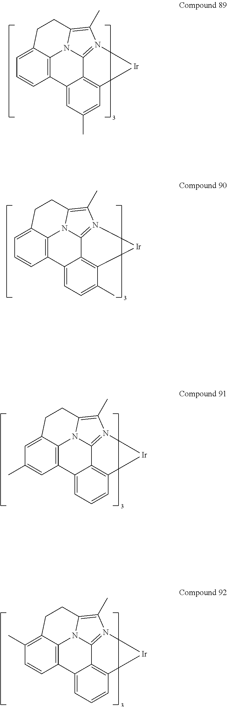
C1=C2C3=C(C=C1)C1=CC(C)=CC4=C1C1=N(C(C)=C(N31)CC2)[Ir]4.C1=C2C3=C(C=C1)C1=CC=C(C)C4=C1C1=N(C(C)=C(N31)CC2)[Ir]4.C1=C2C3=C(C=C1C)C1=CC=CC4=C1C1=N(C(C)=C(N31)CC2)[Ir]4.C1(C)=C2C3=C(C=C1)C1=CC=CC4=C1C1=N(C(C)=C(N31)CC2)[Ir]4
